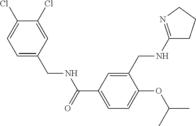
C1=C(CNC(=O)C2=CC=C(OC(C)C)C(CNC3=NCCC3)=C2)C=C(Cl)C(Cl)=C1
